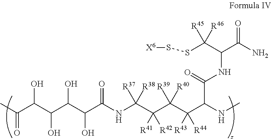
CC(C(C(O)C(C(C(NC([R37])([R38])C([R41])([R42])C(C(C(NC)C(NC(C(N)=O)C(SS[X6])([R46])[R45])=O)([R43])[R44])([R39])[R40])=O)O)O)O)=O
